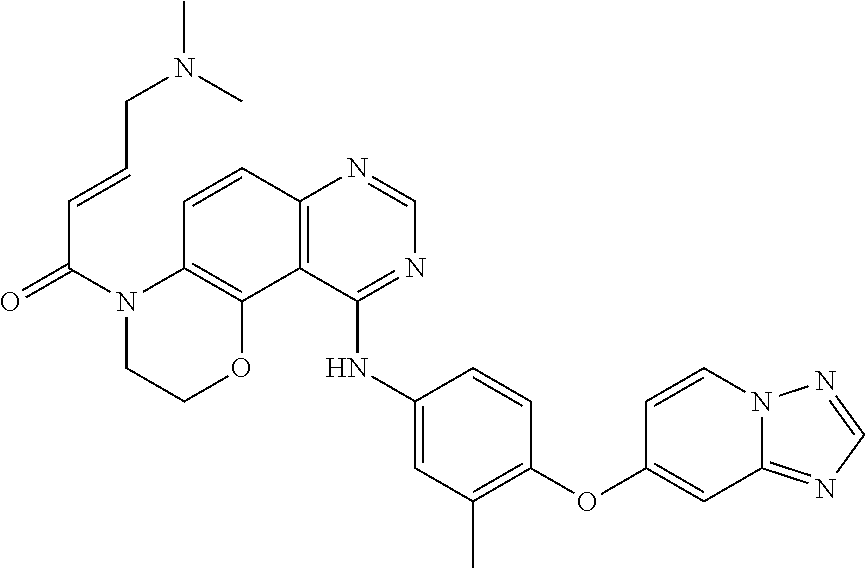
C1=NN2C=CC(OC3=C(C)C=C(NC4=NC=NC5=C4C4=C(N(C(C=CCN(C)C)=O)CCO4)C=C5)C=C3)=CC2=N1
